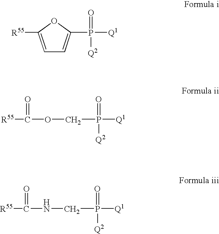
[R55]C1=CC=C(P(=O)([Q2])[Q1])O1.C(P(=O)([Q2])[Q1])OC(=O)[R55].C(P(=O)([Q2])[Q1])NC(=O)[R55]
